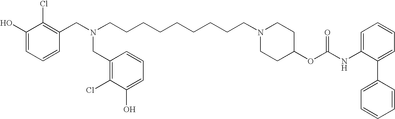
C1(CN(CCCCCCCCCN2CCC(OC(NC3=CC=CC=C3C3=CC=CC=C3)=O)CC2)CC2=C(Cl)C(O)=CC=C2)=C(Cl)C(O)=CC=C1
